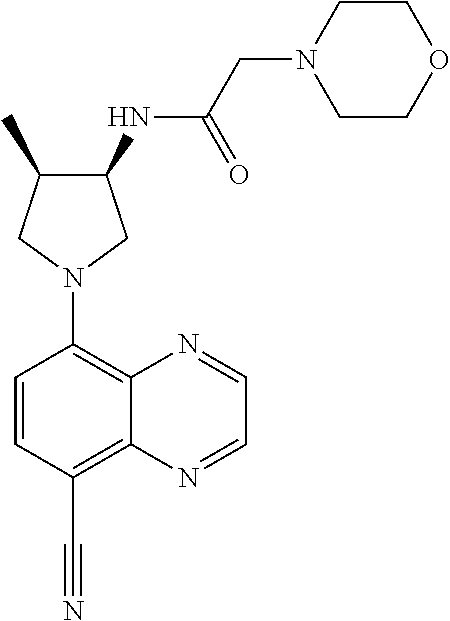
C1(NC(CN2CCOCC2)=O)C(C)CN(C2=C3C(=C(C#N)C=C2)N=CC=N3)C1
